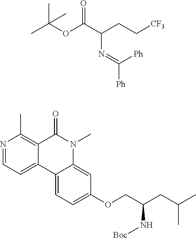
N1=CC=C2C(=C1C)C(=O)N(C)C1=CC(OCC(CC(C)C)N[Boc])=CC=C21.CC(OC(C(CC[CF3])N=C([Ph])[Ph])=O)(C)C
